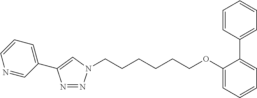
C1(C2=CC=CC=C2)=CC=CC=C1OCCCCCCN1N=NC(C2=CC=CN=C2)=C1
